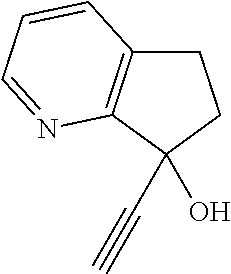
C1C2=C(C(C#C)(O)C1)N=CC=C2
